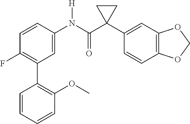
C1=C(N(C(C2(C3=CC4=C(C=C3)OCO4)CC2)=O)[H])C=CC(F)=C1C1=C(OC)C=CC=C1
